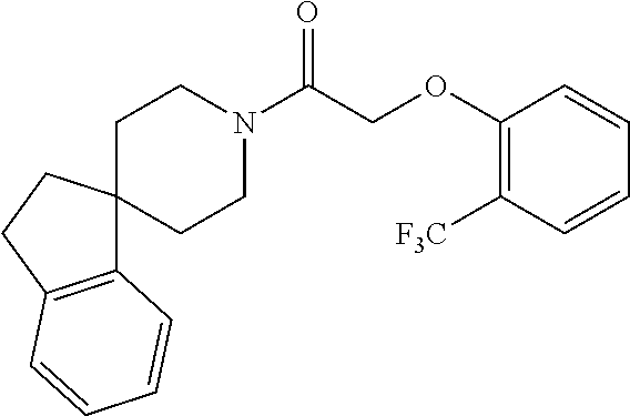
C1(OCC(N2CCC3(CC2)C2=C(CC3)C=CC=C2)=O)=C([F3C])C=CC=C1
